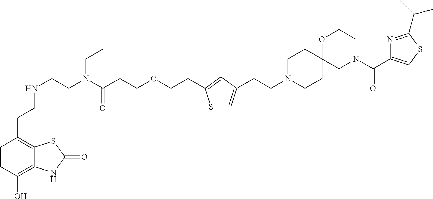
C(CNCCN(C(CCOCCC1=CC(CCN2CCC3(CC2)CN(C(=O)C2=CSC(C(C)C)=N2)CCO3)=CS1)=O)CC)C1=C2C(=C(O)C=C1)NC(=O)S2
